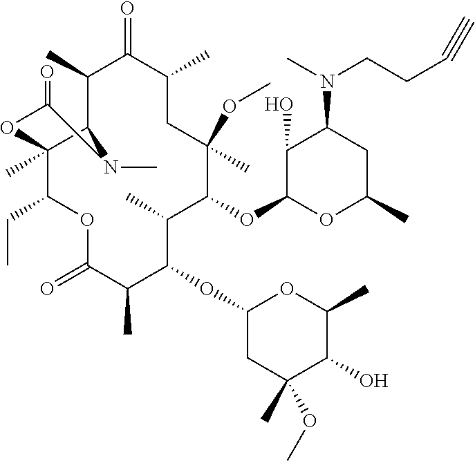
C12N(C)C(=O)OC1(C)C(CC)OC(=O)C(C)C(OC1CC(C)(OC)C(O)C(C)O1)C(C)C(OC1C(O)C(N(C)CCC#C)CC(C)O1)C(OC)(C)CC(C)C(=O)C2C
